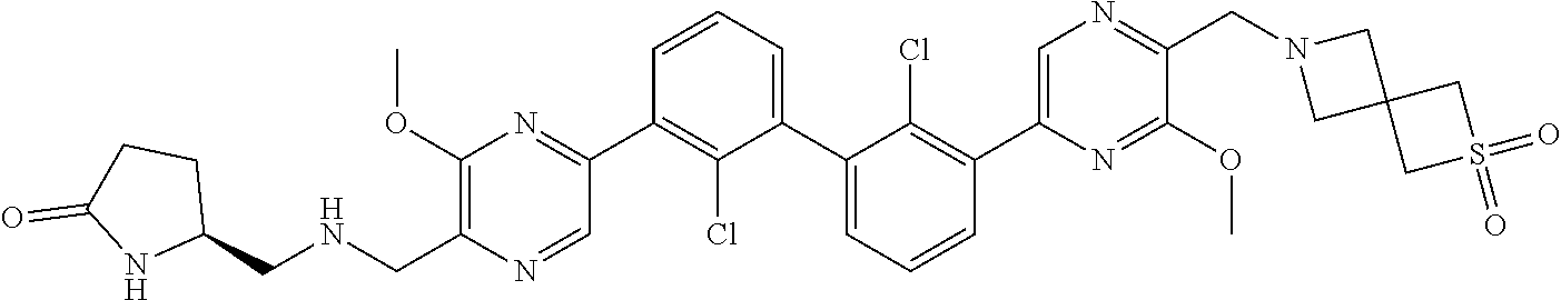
C1(OC)=C(C[HN]CC2CCC(=O)N2)N=CC(C2=C(Cl)C(C3=CC=CC(C4=CN=C(CN5CC6(C5)CS(=O)(=O)C6)C(OC)=N4)=C3Cl)=CC=C2)=N1
